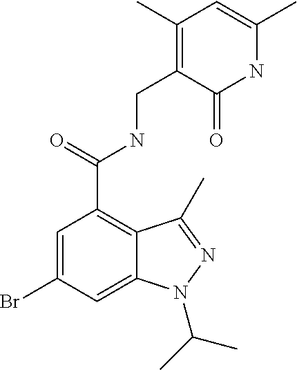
C1=C(Br)C=C2C(=C1C(=O)NCC1=C(C)C=C(C)NC1=O)C(C)=NN2C(C)C
